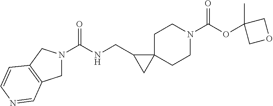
C(NCC1CC12CCN(C(OC1(C)COC1)=O)CC2)(=O)N1CC2=C(C1)C=CN=C2
